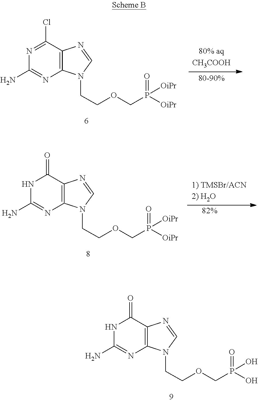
C(OCP(O)(=O)O)CN1C=NC2=C1N=C(N)NC2=O.C(OCP([OiPr])(=O)[OiPr])CN1C=NC2=C1N=C(N)N=C2Cl.C(OCP([OiPr])(=O)[OiPr])CN1C=NC2=C1N=C(N)NC2=O
